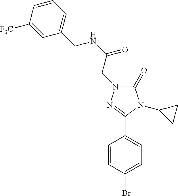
C1=CC(Br)=CC=C1C1=NN(CC(=O)NCC2=CC=CC([F3C])=C2)C(=O)N1C1CC1
